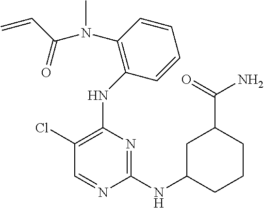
N(C1=C(Cl)C=NC(NC2CCCC(C(N)=O)C2)=N1)C1=C(N(C(=O)C=C)C)C=CC=C1
